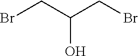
BrCC(CBr)O
